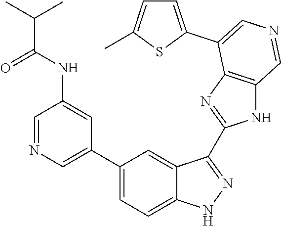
C1(C2=CN=CC(NC(C(C)C)=O)=C2)=CC=C2C(=C1)C(C1=NC3=C(N1)C=NC=C3C1=CC=C(C)S1)=NN2
